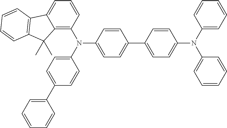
C12=C(N(C3=CC=C(C4=CC=C(N(C5=CC=CC=C5)C5=CC=CC=C5)C=C4)C=C3)C3=CC=C(C4=CC=CC=C4)C=C3)C=CC=C1C1=C(C2(C)C)C=CC=C1
